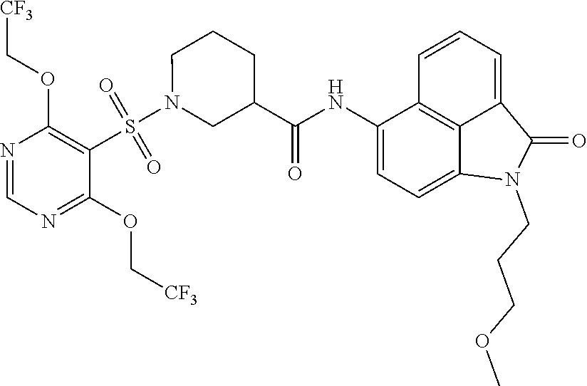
C1(NC(=O)C2CN(S(C3=C(OC[CF3])N=CN=C3OC[CF3])(=O)=O)CCC2)=CC=C2C3=C1C=CC=C3C(=O)N2CCCOC
